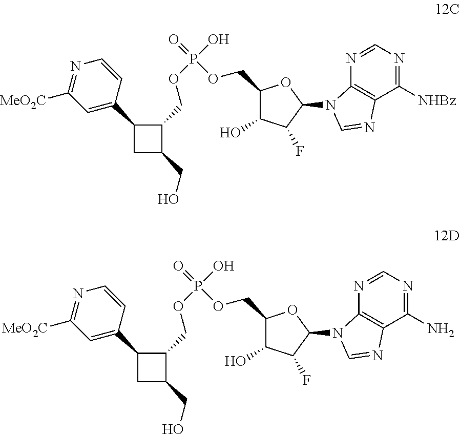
C1=C(C2CC(CO)C2COP(O)(=O)OCC2C(O)C(F)C(N3C4=C(C([NHBz])=NC=N4)N=C3)O2)C=CN=C1[MeO2C].C1=C(C2CC(CO)C2COP(O)(=O)OCC2C(O)C(F)C(N3C4=C(C(N)=NC=N4)N=C3)O2)C=CN=C1[MeO2C]
